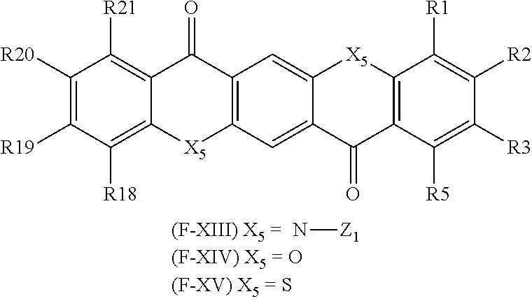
N[Z1].C1([R20])=C([R19])C([R18])=C2C(=C1[R21])C(=O)C1=C([X5]2)C=C2C(=C1)[X5]C1=C(C2=O)C([R5])=C([R3])C([R2])=C1[R1]
